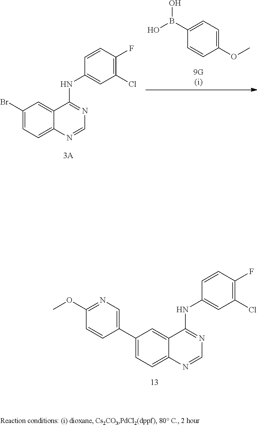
C1(B(O)O)=CC=C(OC)C=C1.C1(Br)=CC=C2C(=C1)C(NC1=CC(Cl)=C(F)C=C1)=NC=N2.C1(C2=CN=C(OC)C=C2)=CC=C2C(=C1)C(NC1=CC(Cl)=C(F)C=C1)=NC=N2
